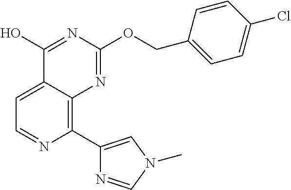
C1=C2C(=C(C3=CN(C)C=N3)N=C1)N=C(OCC1=CC=C(Cl)C=C1)N=C2O
